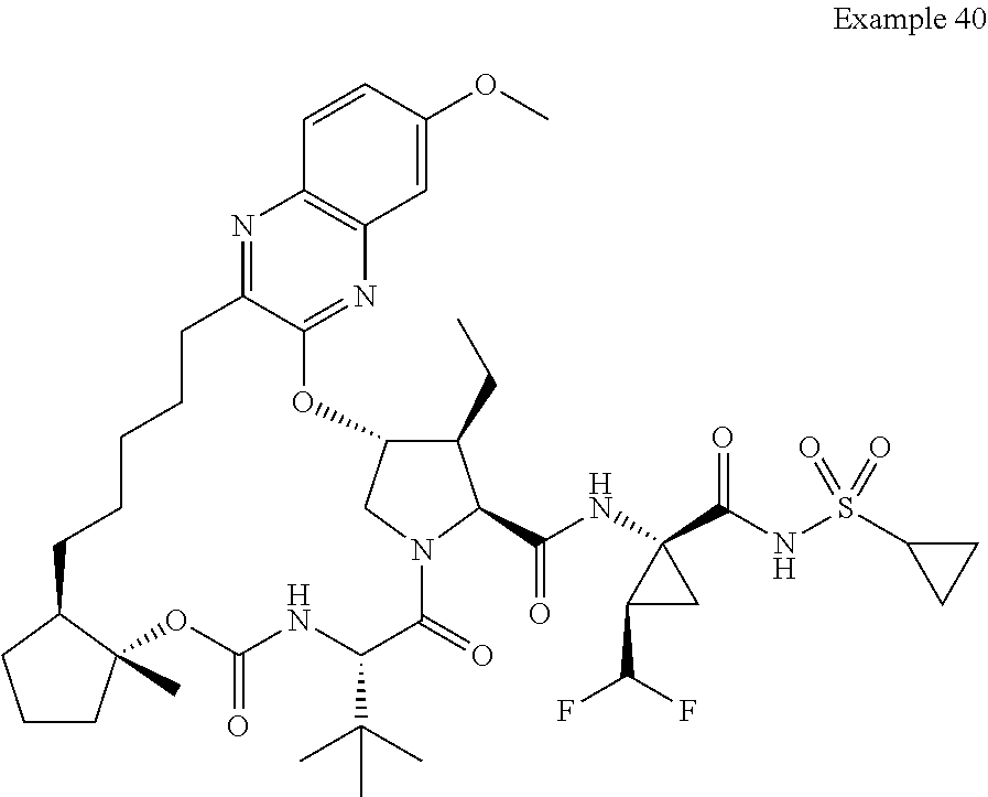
C1(CC)C2CN(C1C(NC1(C(=O)NS(C3CC3)(=O)=O)C(C(F)F)C1)=O)C(=O)C(C(C)(C)C)NC(=O)OC1(C)CCCC1CCCCCC1=NC3=C(N=C1O2)C=C(OC)C=C3
